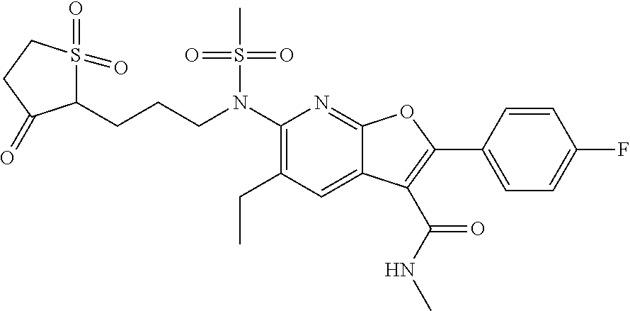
C(CCN(C1=C(CC)C=C2C(=N1)OC(C1=CC=C(F)C=C1)=C2C(NC)=O)S(C)(=O)=O)C1S(=O)(=O)CCC1=O
